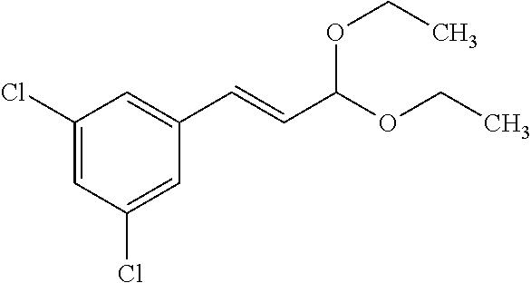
C1(Cl)=CC(Cl)=CC(C=CC(OCC)OCC)=C1
